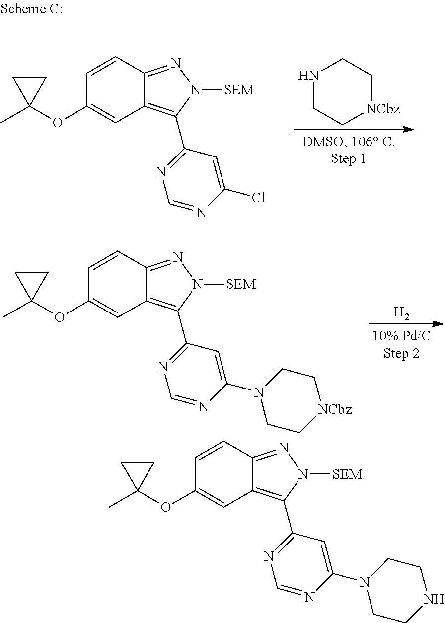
C12=C(C3=NC=NC(N4CCNCC4)=C3)N([SEM])N=C1C=CC(OC1(C)CC1)=C2.C12=C(C3=NC=NC(Cl)=C3)N([SEM])N=C1C=CC(OC1(C)CC1)=C2.N1CC[NCbz]CC1.C12=C(C3=NC=NC(N4CC[NCbz]CC4)=C3)N([SEM])N=C1C=CC(OC1(C)CC1)=C2.[H2]
